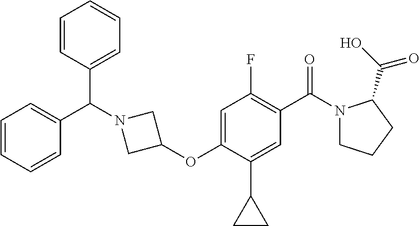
C1(OC2=CC(F)=C(C(=O)N3CCCC3C(=O)O)C=C2C2CC2)CN(C(C2=CC=CC=C2)C2=CC=CC=C2)C1
